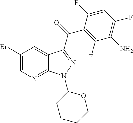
C12=NC=C(Br)C=C1C(C(C1=C(F)C(N)=C(F)C=C1F)=O)=NN2C1CCCCO1
